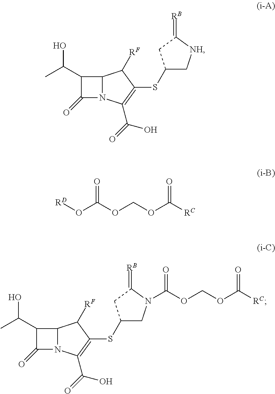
C1(C(C)O)C(=O)N2C1C([RF])C(SC1C[NH]C(=[RB])C1)=C2C(O)=O.O(C(OCOC([RC])=O)=O)[RD].C1(C(C)O)C(=O)N2C1C([RF])C(SC1CN(C(OCOC([RC])=O)=O)C(=[RB])C1)=C2C(O)=O
